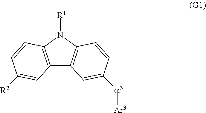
C12=C(N([R1])C3=C1C=C([a3][Ar3])C=C3)C=CC([R2])=C2
